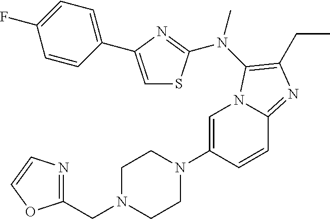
C1=C(N2CCN(CC3=NC=CO3)CC2)C=CC2=NC(CC)=C(N(C)C3=NC(C4=CC=C(F)C=C4)=CS3)N12
